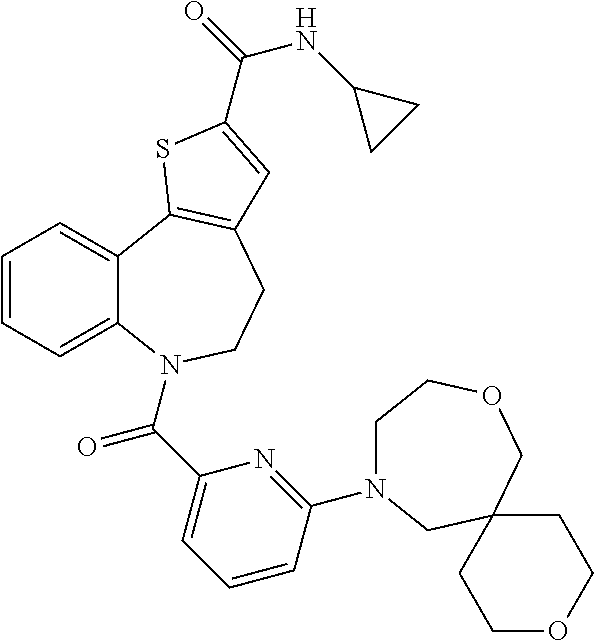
C1=CC=C2C(=C1)C1=C(CCN2C(C2=CC=CC(N3CCOCC4(C3)CCOCC4)=N2)=O)C=C(C(=O)NC2CC2)S1
